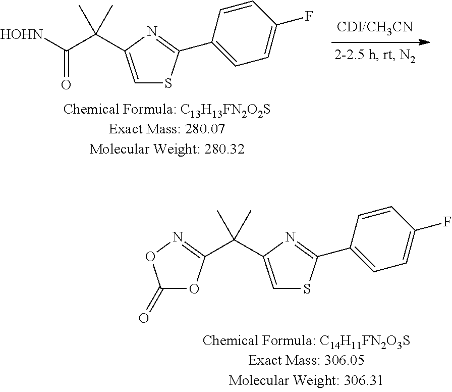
C1=C(C(C([HOHN])=O)(C)C)N=C(C2=CC=C(F)C=C2)S1.C1=C(C(C)(C)C2=NOC(=O)O2)N=C(C2=CC=C(F)C=C2)S1
